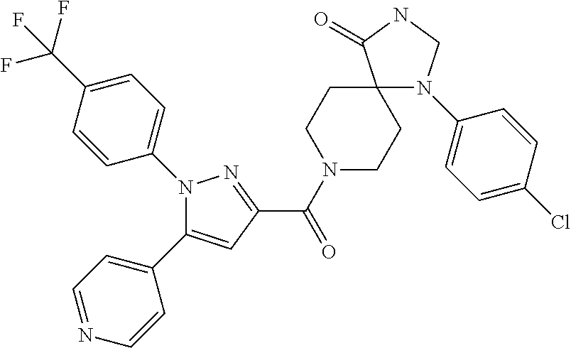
N1(C(=O)C2=NN(C3=CC=C(C(F)(F)F)C=C3)C(C3=CC=NC=C3)=C2)CCC2(CC1)C(=O)NCN2C1=CC=C(Cl)C=C1
